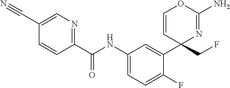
C1(C(NC2=CC=C(F)C(C3(CF)N=C(N)OC=C3)=C2)=O)=NC=C(C#N)C=C1
